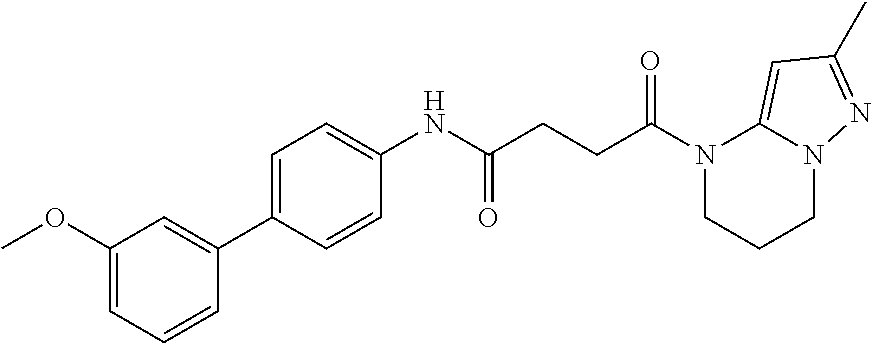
C1CN(C(CCC(NC2=CC=C(C3=CC(OC)=CC=C3)C=C2)=O)=O)C2=CC(C)=NN2C1
